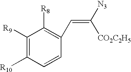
C1([R9])=C([R10])C=CC(C=C([CO2C2H5])[N3])=C1[R8]
